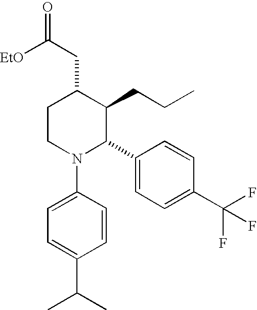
C1CN(C2=CC=C(C(C)C)C=C2)C(C2=CC=C(C(F)(F)F)C=C2)C(CCC)C1CC(=O)[EtO]
